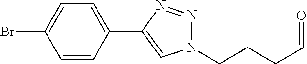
C1=CC(C2=CN(CCCC=O)N=N2)=CC=C1Br
